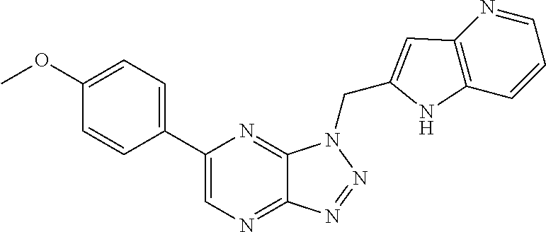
C1=C(C2=CN=C3C(=N2)N(CC2=CC4=C(C=CC=N4)N2)N=N3)C=CC(OC)=C1
